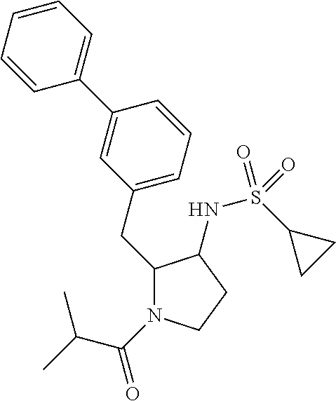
C(C1N(C(C(C)C)=O)CCC1NS(C1CC1)(=O)=O)C1=CC=CC(C2=CC=CC=C2)=C1
